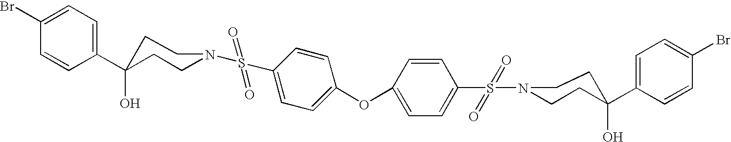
C1(C2(O)CCN(S(C3=CC=C(OC4=CC=C(S(N5CCC(C6=CC=C(Br)C=C6)(O)CC5)(=O)=O)C=C4)C=C3)(=O)=O)CC2)=CC=C(Br)C=C1
